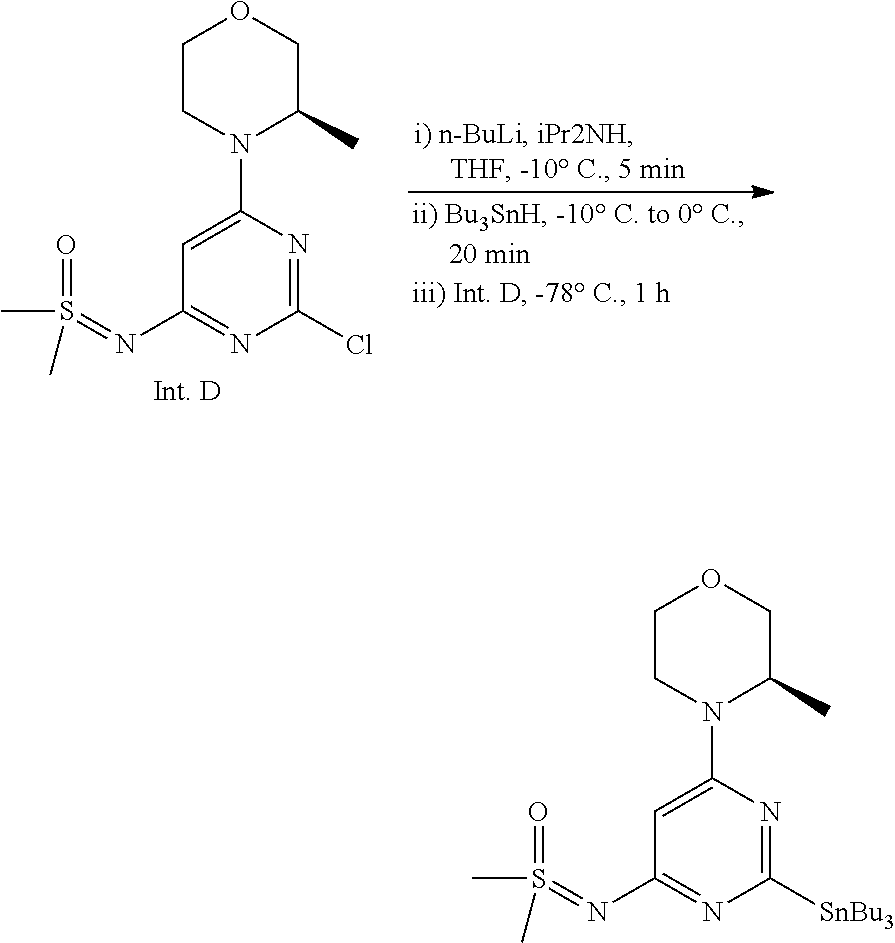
C1(N=S(=O)(C)C)=NC([SnBu3])=NC(N2C(C)COCC2)=C1.C1(N=S(=O)(C)C)=NC(Cl)=NC(N2C(C)COCC2)=C1
